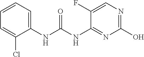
C1(F)=CN=C(O)N=C1NC(NC1=CC=CC=C1Cl)=O
